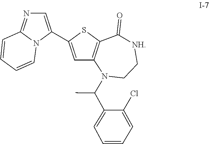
C1=C(C2=CN=C3N2C=CC=C3)SC2=C1N(C(C1=CC=CC=C1Cl)C)CC[NH]C2=O
